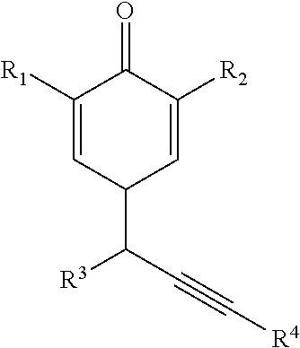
C1([R1])=CC(C(C#C[R4])[R3])C=C([R2])C1=O
